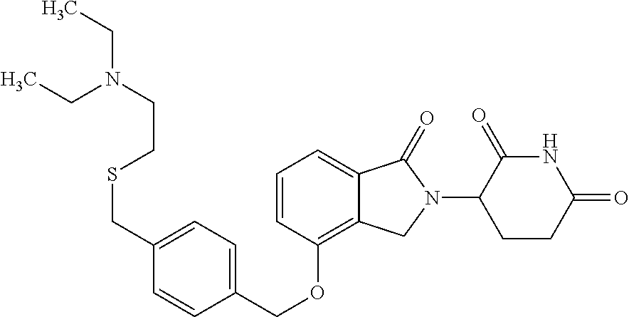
O(C1=C2C(=CC=C1)C(=O)N(C1C(=O)NC(=O)CC1)C2)CC1=CC=C(CSCCN(CC)CC)C=C1
